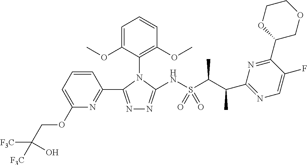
N1=C(C2=NC(OCC([F3C])([F3C])O)=CC=C2)N(C2=C(OC)C=CC=C2OC)C(NS(C(C(C2=NC=C(F)C(C3COCCO3)=N2)C)C)(=O)=O)=N1
